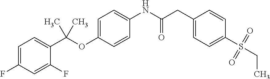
C1=C(F)C=C(F)C(C(OC2=CC=C(NC(CC3=CC=C(S(CC)(=O)=O)C=C3)=O)C=C2)(C)C)=C1
